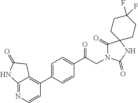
C1(C(CN2C(=O)C3(NC2=O)CCC(F)(F)CC3)=O)=CC=C(C2=C3C(=NC=C2)NC(=O)C3)C=C1
